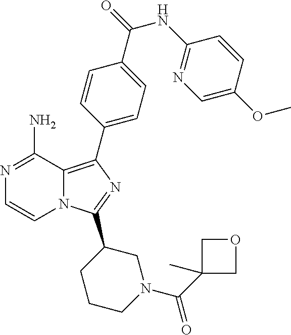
NC1=NC=CN2C1=C(C1=CC=C(C(=O)NC3=NC=C(OC)C=C3)C=C1)N=C2C1CCCN(C(=O)C2(C)COC2)C1
